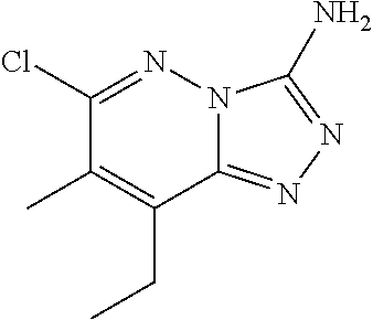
C12=NN=C(N)N1N=C(Cl)C(C)=C2CC
